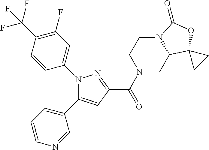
N1(C2=CC(F)=C(C(F)(F)F)C=C2)C(C2=CC=CN=C2)=CC(C(=O)N2CC3N(CC2)C(=O)OC32CC2)=N1
